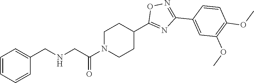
C1N(C(=O)CNCC2=CC=CC=C2)CCC(C2=NC(C3=CC(OC)=C(OC)C=C3)=NO2)C1
